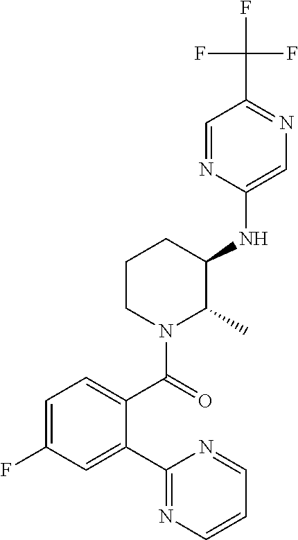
C1(NC2C(C)N(C(=O)C3=CC=C(F)C=C3C3=NC=CC=N3)CCC2)=CN=C(C(F)(F)F)C=N1
